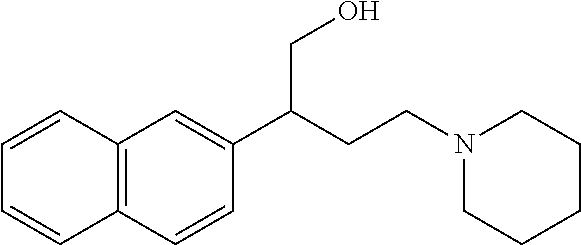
C12=C(C=CC(C(CCN3CCCCC3)CO)=C1)C=CC=C2
